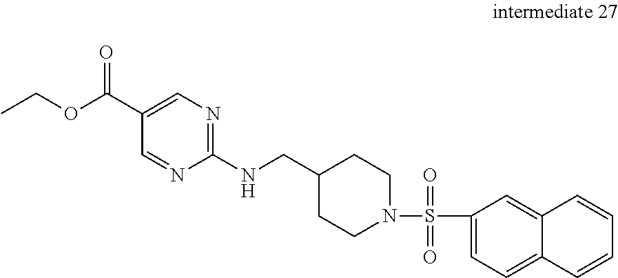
C1=C(C(OCC)=O)C=NC(NCC2CCN(S(=O)(=O)C3=CC=C4C(=C3)C=CC=C4)CC2)=N1
